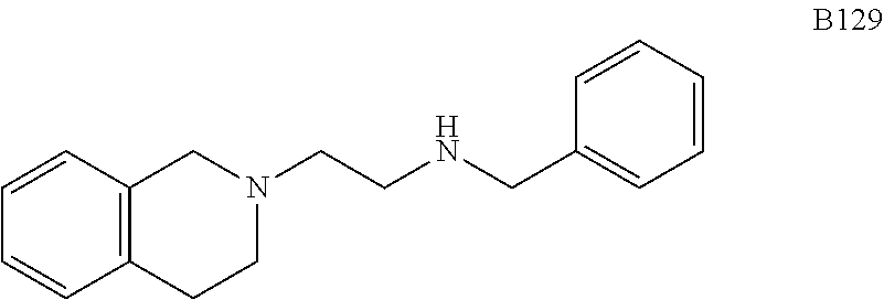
C1=CC2=C(C=C1)CN(CCNCC1=CC=CC=C1)CC2
